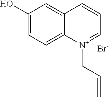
C1(O)=CC=C2C(=C1)C=CC=[N+]2CC=C.[Br-]
